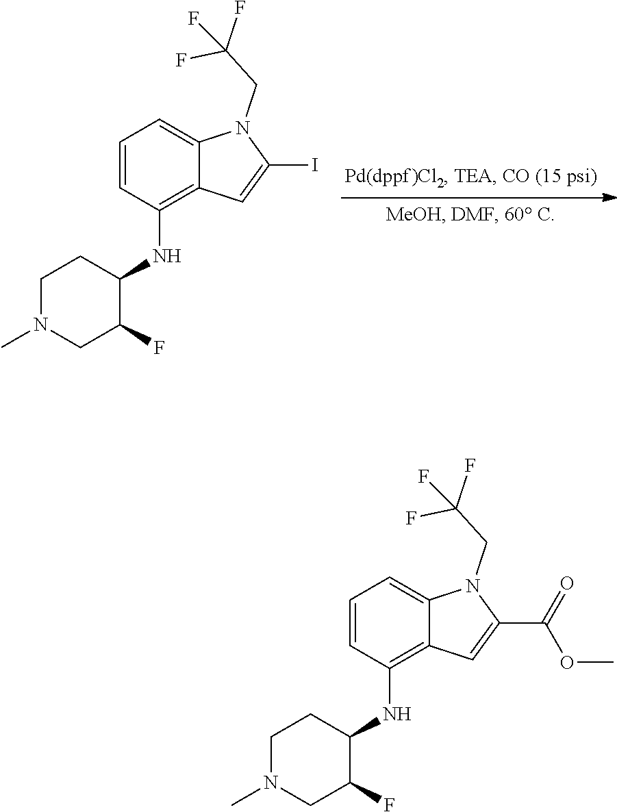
C1=CC(NC2CCN(C)CC2F)=C2C(=C1)N(CC(F)(F)F)C(C(=O)OC)=C2.C1=CC(NC2CCN(C)CC2F)=C2C(=C1)N(CC(F)(F)F)C(I)=C2
